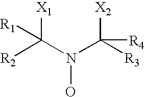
C(N(C([R3])([X2])[R4])O)([R2])([X1])[R1]
